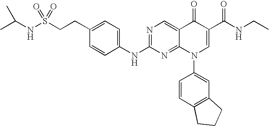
CC(NS(CCC1=CC=C(NC2=NC=C3C(=N2)N(C2=CC4=C(C=C2)CCC4)C=C(C(NCC)=O)C3=O)C=C1)(=O)=O)C
